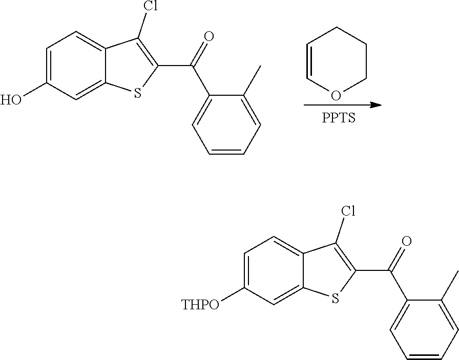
[THPO]C1=CC=C2C(=C1)SC(C(=O)C1=CC=CC=C1C)=C2Cl.C1=COCCC1.[PPTS].C12=CC(O)=CC=C1C(Cl)=C(C(C1=CC=CC=C1C)=O)S2
